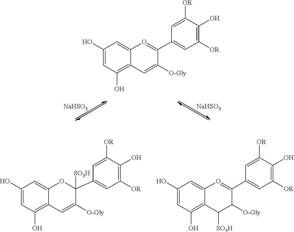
C1(O)=CC(O)=C2C(=C1)O=C(C1=CC([OR])=C(O)C([OR])=C1)C([O-Gly])=C2.[NaHSO3].[NaHSO3].C1(O)=CC(O)=C2C(=C1)OC(C1=CC([OR])=C(O)C([OR])=C1)([SO3H])C([O-Gly])=C2.C1(O)=CC(O)=C2C(=C1)O=C(C1=CC([OR])=C(O)C([OR])=C1)C([O-Gly])C2[SO3H]
